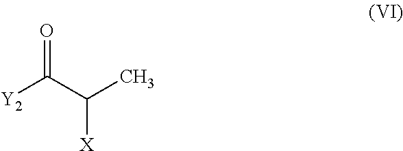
[Y2]C(C(C)[X])=O
